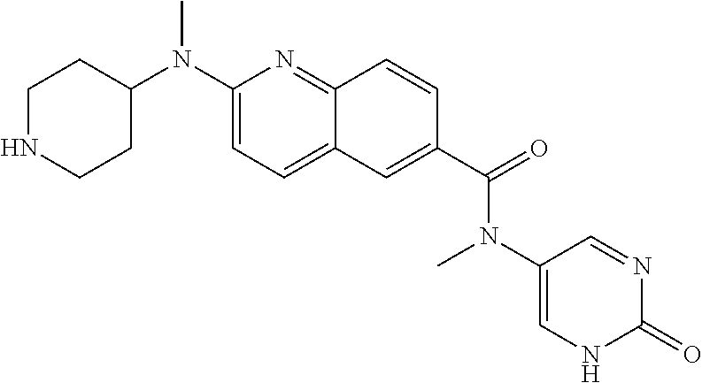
C1NCCC(N(C2=CC=C3C(=N2)C=CC(C(=O)N(C2=CNC(=O)N=C2)C)=C3)C)C1
